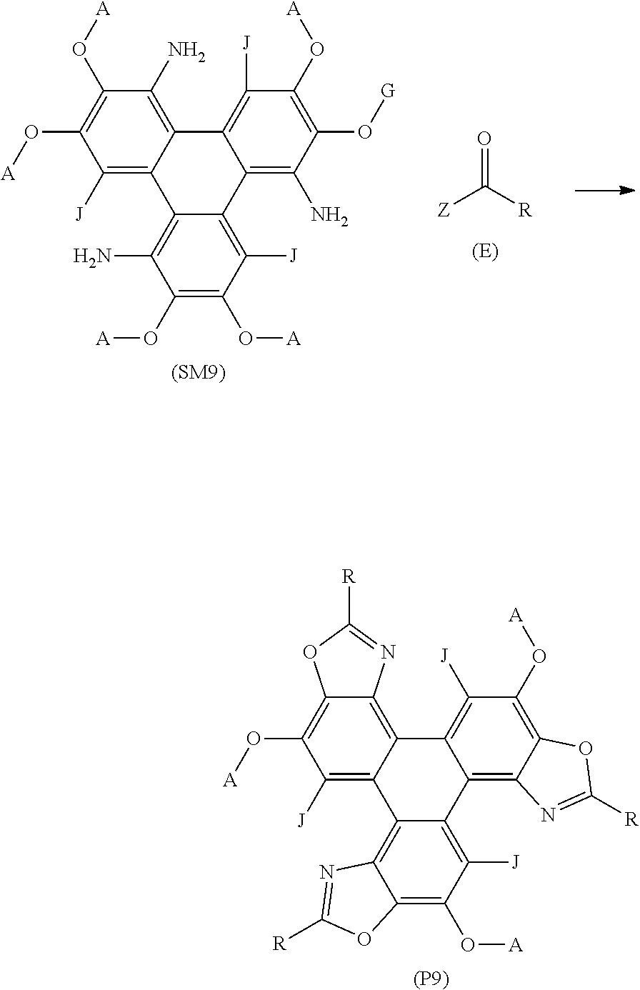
[Z]C([R])=O.O(C1=C(O[A])C([J])=C2C3=C(N)C(O[A])=C(O[A])C([J])=C3C3=C(N)C(O[A])=C(O[A])C([J])=C3C2=C1N)[G].C12=C([J])C(O[A])=C3C(=C1C1=C([J])C(O[A])=C4C(=C1C1=C([J])C(O[A])=C5C(=C21)N=C([R])O5)N=C([R])O4)N=C([R])O3.[(P9)]
